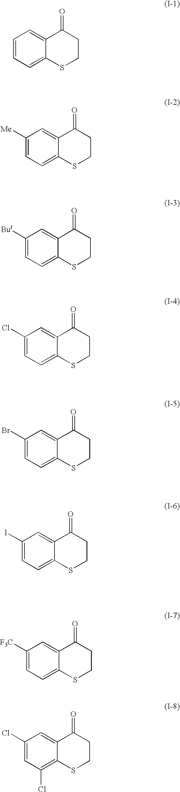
C1=CC=C2C(=C1)C(=O)CCS2.C1([Me])=CC=C2C(=C1)C(=O)CCS2.C1([But])=CC=C2C(=C1)C(=O)CCS2.C1(Cl)=CC=C2C(=C1)C(=O)CCS2.C1(Br)=CC=C2C(=C1)C(=O)CCS2.C1(I)=CC=C2C(=C1)C(=O)CCS2.C1([F3C])=CC=C2C(=C1)C(=O)CCS2.C1(Cl)=CC(Cl)=C2C(=C1)C(=O)CCS2
